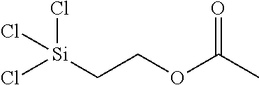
[Si](CCOC(C)=O)(Cl)(Cl)Cl
